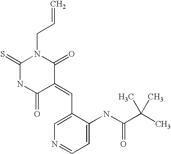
C(N1C(=S)NC(=O)C(=CC2=CN=CC=C2NC(C(C)(C)C)=O)C1=O)C=C
